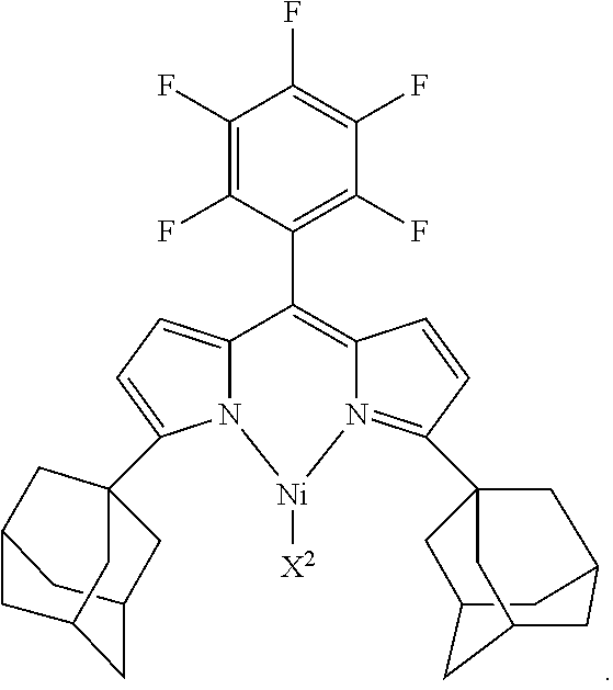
C12=CC=C(C34CC5CC(CC(C5)C3)C4)N1[Ni]([X2])N1=C(C34CC5CC(CC(C5)C3)C4)C=CC1=C2C1=C(F)C(F)=C(F)C(F)=C1F
